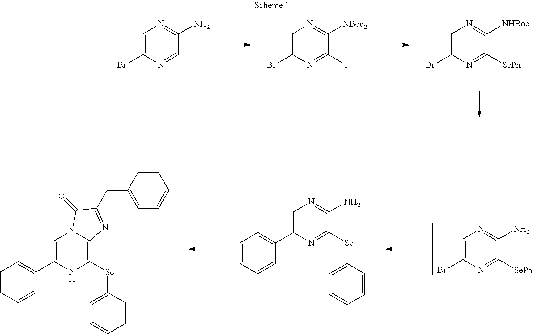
C1=C(Br)N=CC(N)=N1.C1=C(Br)N=C(I)C([NBoc2])=N1.C1=C(Br)N=C([SePh])C([NHBoc])=N1.C1=C(Br)N=C([SePh])C(N)=N1.C1=C(C2=CC=CC=C2)N=C([Se]C2=CC=CC=C2)C(N)=N1.C1=C(C2=CC=CC=C2)NC([Se]C2=CC=CC=C2)=C2N1C(=O)C(CC1=CC=CC=C1)=N2
